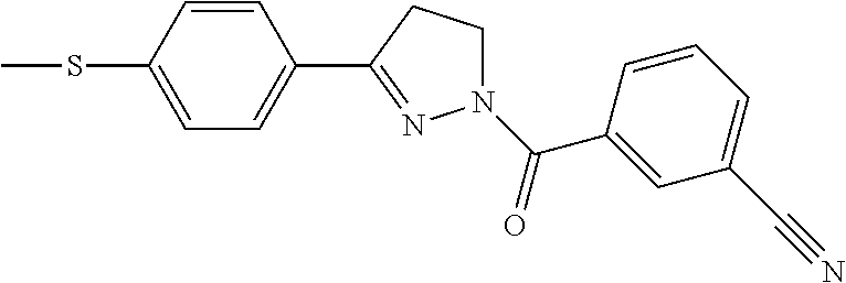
C1=CC(SC)=CC=C1C1=NN(C(=O)C2=CC(C#N)=CC=C2)CC1
